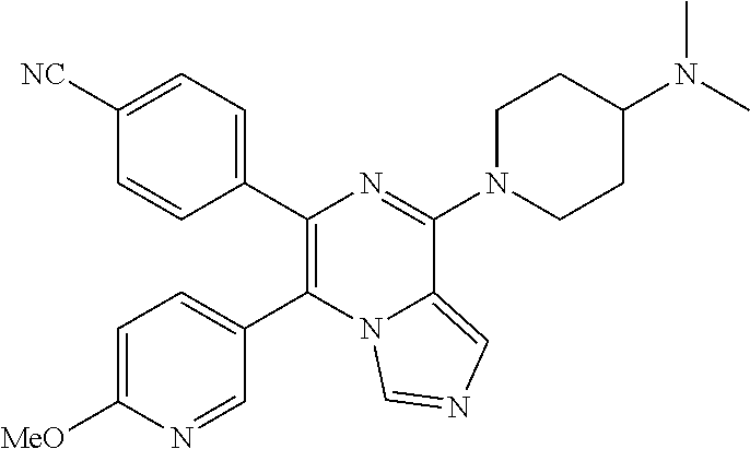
C1(C2=C(C3=CC=C([NC])C=C3)N=C(N3CCC(N(C)C)CC3)C3=CN=CN23)=CC=C([MeO])N=C1
